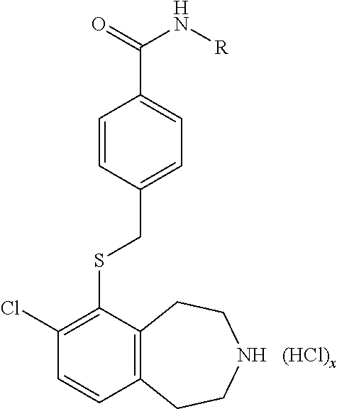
C12=C(C(SCC3=CC=C(C(=O)N[R])C=C3)=C(Cl)C=C1)CCNCC2
